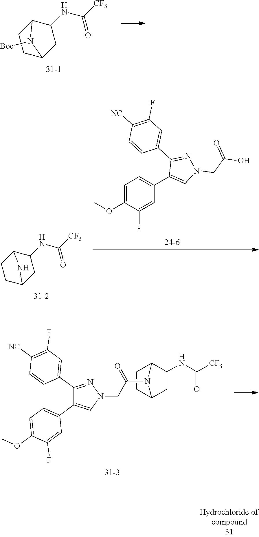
C1CC2CC(NC([CF3])=O)C1N2[Boc].C1CC2CC(NC([CF3])=O)C1N2.C1=C(OC)C(F)=CC(C2=CN(CC(O)=O)N=C2C2=CC(F)=C([NC])C=C2)=C1.C1=C(OC)C(F)=CC(C2=CN(CC(=O)N3C4CCC3C(NC([CF3])=O)C4)N=C2C2=CC(F)=C([NC])C=C2)=C1
